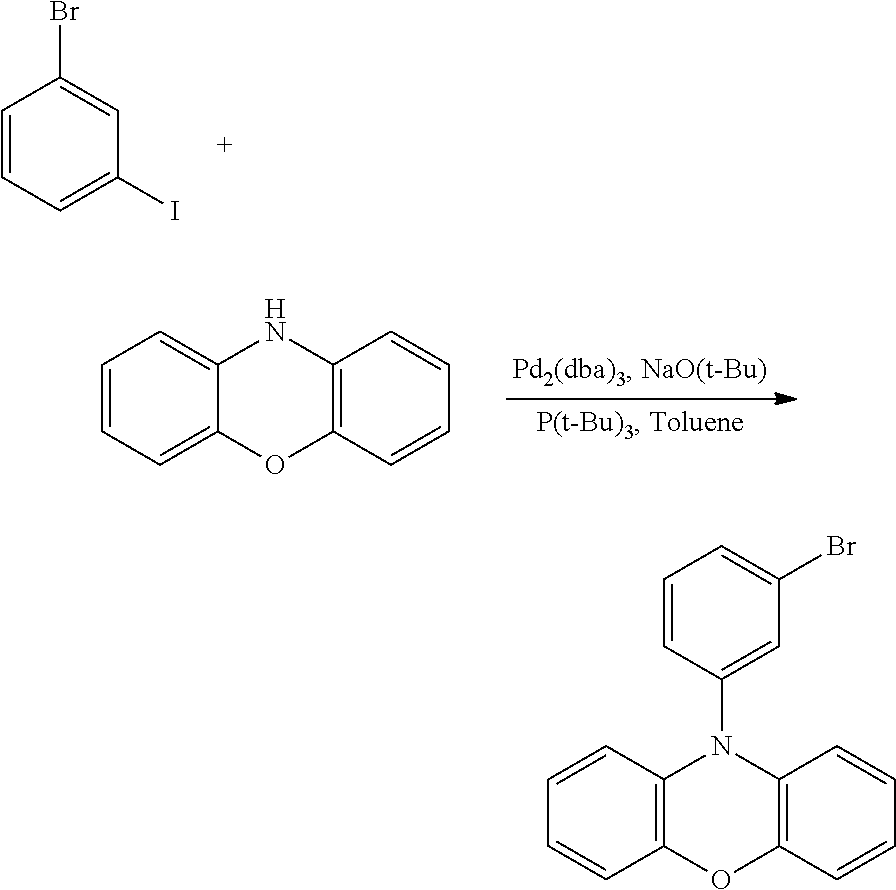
C1=CC=C(I)C=C1Br.C1=CC=C2C(=C1)NC1=C(O2)C=CC=C1.C1=CC2=C(C=C1)OC1=C(N2C2=CC(Br)=CC=C2)C=CC=C1
